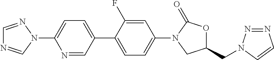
N1=CN(C2=CC=C(C3=CC=C(N4CC(CN5N=NC=C5)OC4=O)C=C3F)C=N2)N=C1
